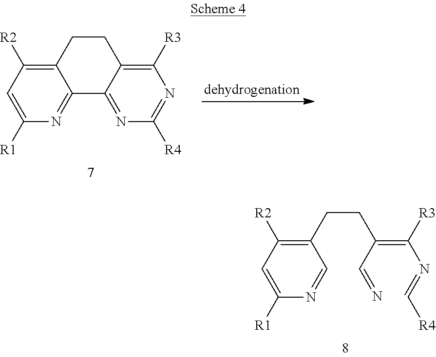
C1([R1])=CC([R2])=C2C(=N1)C1=NC([R4])=NC([R3])=C1CC2.C1([R1])=CC([R2])=C(CCC(C=N)=C(N=C[R4])[R3])C=N1
